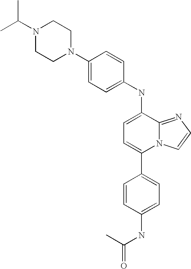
C1(NC2=CC=C(C3=CC=C(NC(=O)C)C=C3)N3C2=NC=C3)=CC=C(N2CCN(C(C)C)CC2)C=C1
